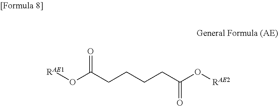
[RAE1]OC(CCCCC(O[RAE2])=O)=O
